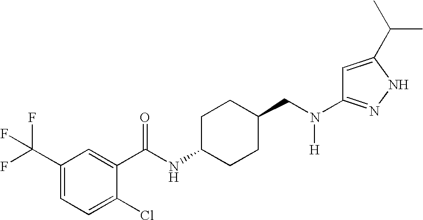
C1(C(F)(F)F)=CC=C(Cl)C(C(NC2CCC(CN(C3=NNC(C(C)C)=C3)[H])CC2)=O)=C1
